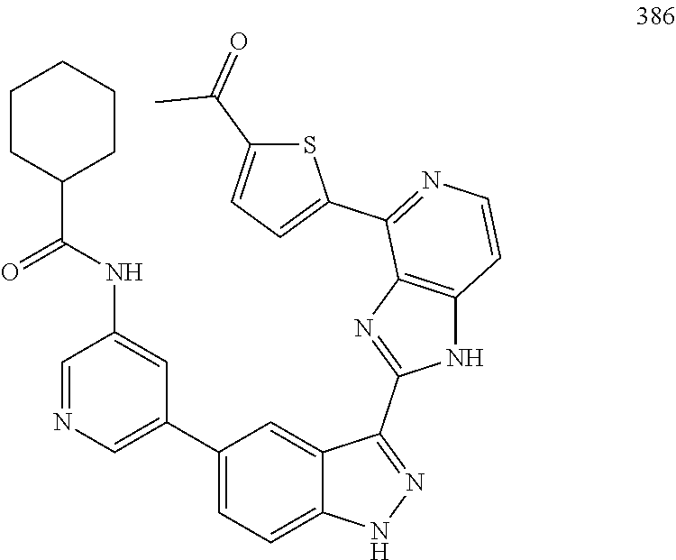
C1=NC=C(C2=CC=C3C(=C2)C(C2=NC4=C(N2)C=CN=C4C2=CC=C(C(=O)C)S2)=NN3)C=C1NC(=O)C1CCCCC1
